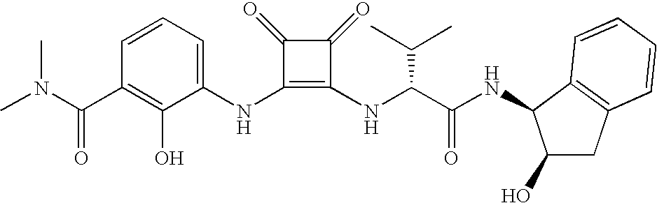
CN(C(C1=C(O)C(NC2=C(NC(C(NC3C(O)CC4=C3C=CC=C4)=O)C(C)C)C(=O)C2=O)=CC=C1)=O)C
